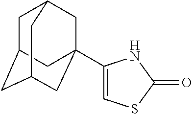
C1(C23CC4CC(CC(C2)C4)C3)=CSC(=O)N1
